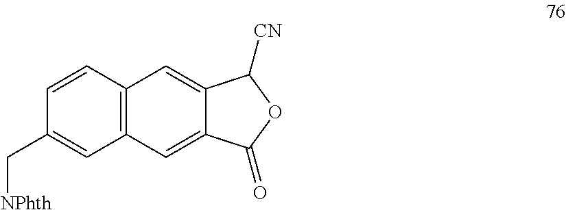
C1=C2C(=CC3=C1C=CC(C[NPhth])=C3)C(=O)OC2[CN]
